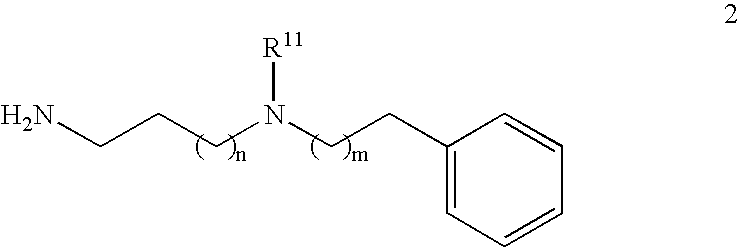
C1(CCN(CCCN)[R11])=CC=CC=C1
